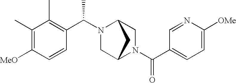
C1=C([OMe])N=CC(C(N2CC3N(C(C4=C(C)C(C)=C([MeO])C=C4)C)CC2C3)=O)=C1
